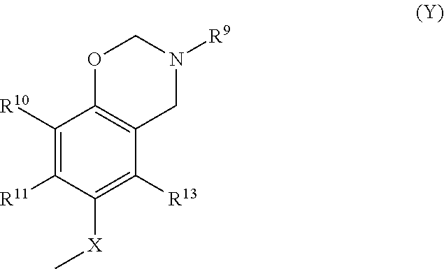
C1([R10])=C([R11])C([X]C)=C([R13])C2=C1OCN([R9])C2
